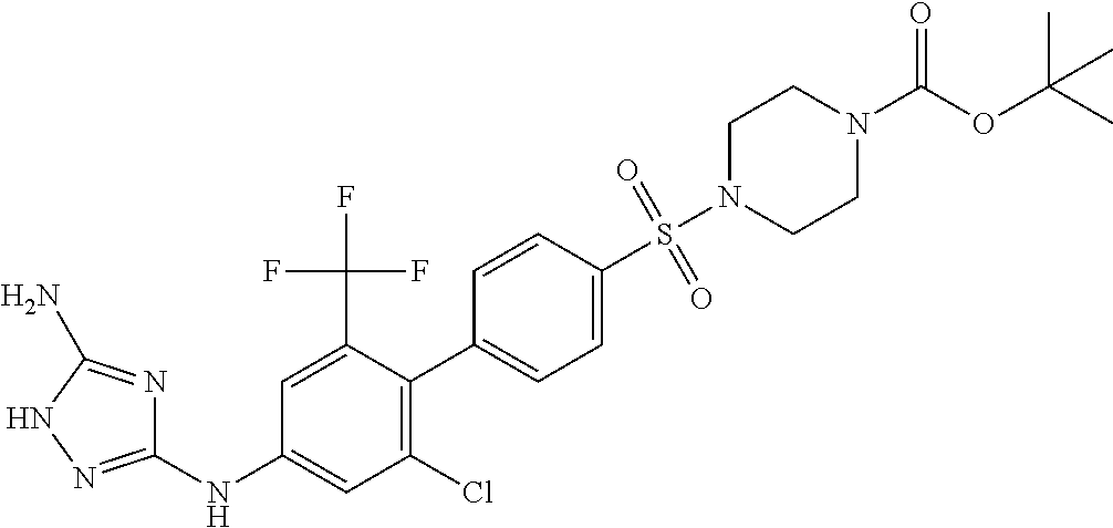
C1(NC2=CC(Cl)=C(C3=CC=C(S(N4CCN(C(OC(C)(C)C)=O)CC4)(=O)=O)C=C3)C(C(F)(F)F)=C2)=NNC(N)=N1
